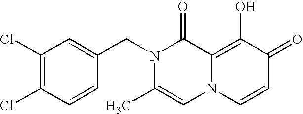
C1(Cl)=C(Cl)C=CC(CN2C(=O)C3=C(O)C(=O)C=CN3C=C2C)=C1
